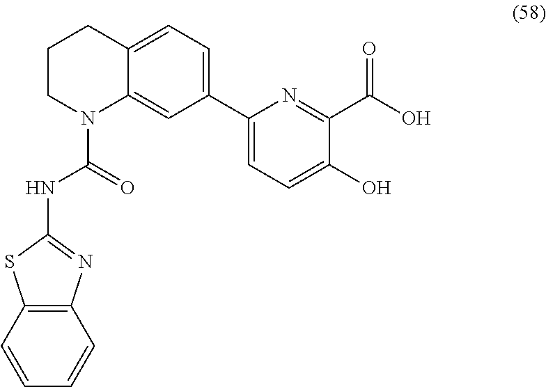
C1(C2=CC=C(O)C(C(O)=O)=N2)=CC=C2C(=C1)N(C(=O)NC1=NC3=C(S1)C=CC=C3)CCC2
